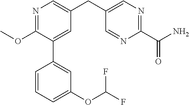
N1=C(OC)C(C2=CC(OC(F)F)=CC=C2)=CC(CC2=CN=C(C(N)=O)N=C2)=C1
